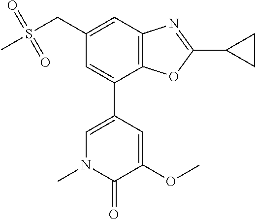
C1=C(C2=CN(C)C(=O)C(OC)=C2)C2=C(C=C1CS(C)(=O)=O)N=C(C1CC1)O2
